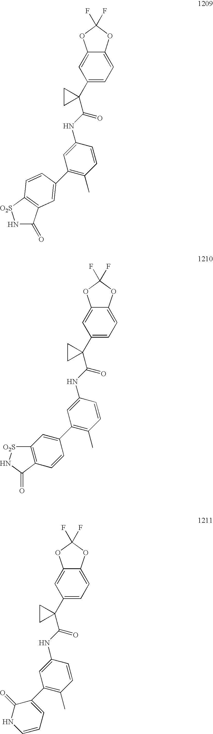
C1(C2=CC3=C([O2S]NC3=O)C=C2)=C(C)C=CC(NC(=O)C2(C3=CC=C4C(=C3)OC(F)(F)O4)CC2)=C1.C1(C2=CC3=C(C=C2)C(=O)N[O2S]3)=C(C)C=CC(NC(=O)C2(C3=CC=C4C(=C3)OC(F)(F)O4)CC2)=C1.C1(C2=CC=CNC2=O)=C(C)C=CC(NC(=O)C2(C3=CC=C4C(=C3)OC(F)(F)O4)CC2)=C1
